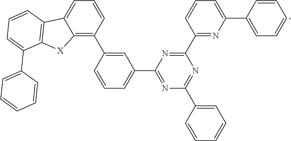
C1=C(C2=C3C(=CC=C2)C2=C([X]3)C(C3=CC=CC=C3)=CC=C2)C=CC=C1C1=NC(C2=CC=CC=C2)=NC(C2=NC(C3=CC=CC=C3)=CC=C2)=N1
